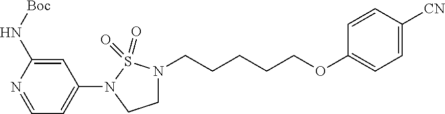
C1(N2CCN(CCCCCOC3=CC=C([CN])C=C3)S2(=O)=O)=CC=NC(N[Boc])=C1
